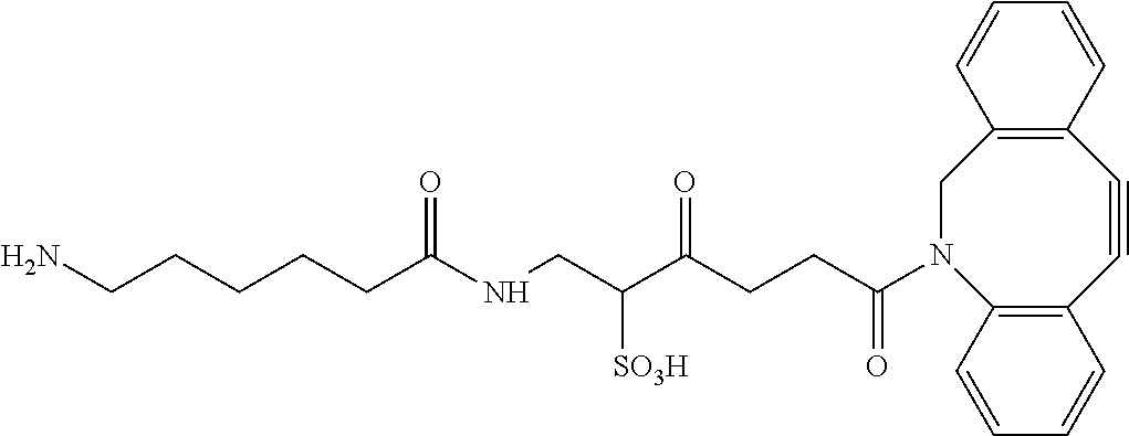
C1#CC2=C(N(C(=O)CCC(C(CNC(CCCCCN)=O)[SO3H])=O)CC3=C1C=CC=C3)C=CC=C2
